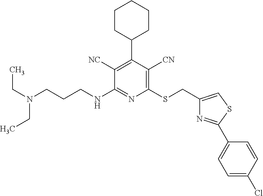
C1(SCC2=CSC(C3=CC=C(Cl)C=C3)=N2)=C([CN])C(C2CCCCC2)=C([NC])C(NCCCN(CC)CC)=N1
